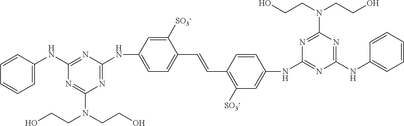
C1=CC(NC2=NC(NC3=CC=C(C=CC4=C([SO3-])C=C(NC5=NC(NC6=CC=CC=C6)=NC(N(CCO)CCO)=N5)C=C4)C([SO3-])=C3)=NC(N(CCO)CCO)=N2)=CC=C1
